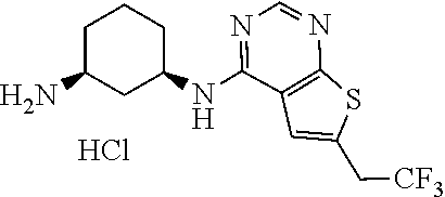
N(C1=NC=NC2=C1C=C(C[CF3])S2)C1CC(N)CCC1.Cl
